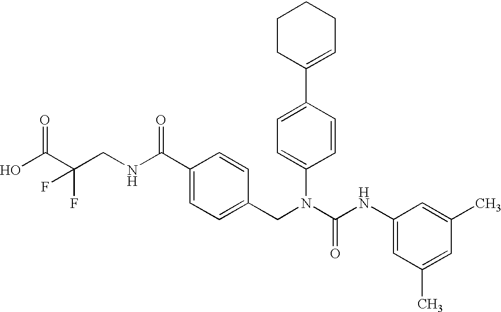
OC(C(CNC(C1=CC=C(CN(C(NC2=CC(C)=CC(C)=C2)=O)C2=CC=C(C3=CCCCC3)C=C2)C=C1)=O)(F)F)=O
